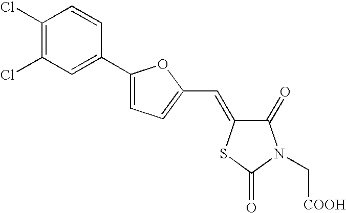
C1(C2=CC(Cl)=C(Cl)C=C2)=CC=C(C=C2C(=O)N(C[COOH])C(=O)S2)O1
